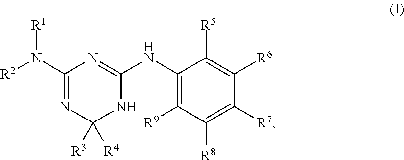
C1(N([R2])[R1])=NC([R3])([R4])NC(NC2=C([R9])C([R8])=C([R7])C([R6])=C2[R5])=N1
